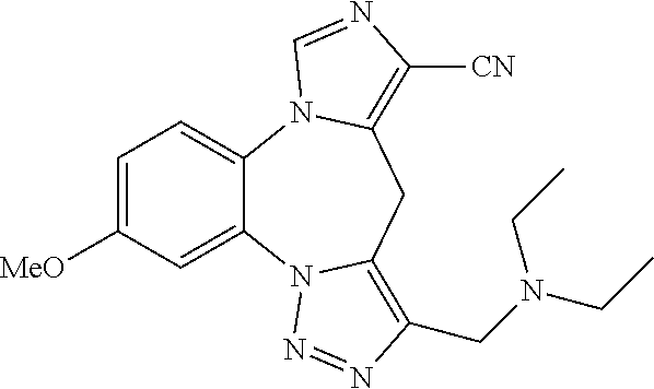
C1=C([MeO])C=C2C(=C1)N1C(=C([CN])N=C1)CC1=C(CN(CC)CC)N=NN21
